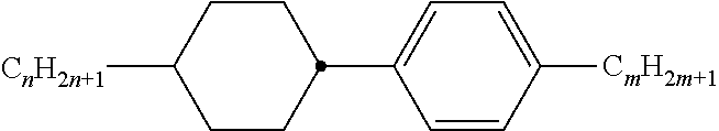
C1CC(C2=CC=C([CmH2m+1])C=C2)CCC1[CnH2n+1]
